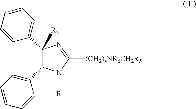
C1([R2])(C2=CC=CC=C2)C(C2=CC=CC=C2)N([R])C([(CH2)aNR6CH2R5])=N1
